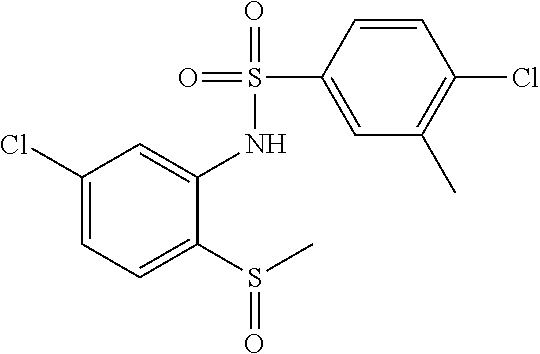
C1(Cl)=CC=C(S(C)=O)C(NS(=O)(=O)C2=CC(C)=C(Cl)C=C2)=C1
